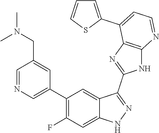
C1=NC=C(C2=C(F)C=C3C(=C2)C(C2=NC4=C(N2)N=CC=C4C2=CC=CS2)=NN3)C=C1CN(C)C
